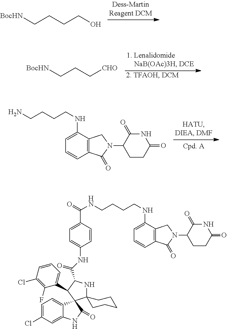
[BocHN]CCCCO.[BocHN]CCC[CHO].NCCCCNC1=CC=CC2=C1CN(C1CCC(=O)NC1=O)C2=O.N(CCCCNC1=CC=CC2=C1CN(C1CCC(=O)NC1=O)C2=O)C(C1=CC=C(NC(C2NC3(CCCCC3)C3(C4=CC=C(Cl)C=C4NC3=O)C2C2=CC=CC(Cl)=C2F)=O)C=C1)=O
